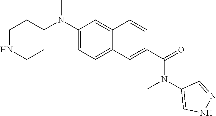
C1NCCC(N(C2=CC=C3C(=C2)C=CC(C(=O)N(C2=CNN=C2)C)=C3)C)C1
